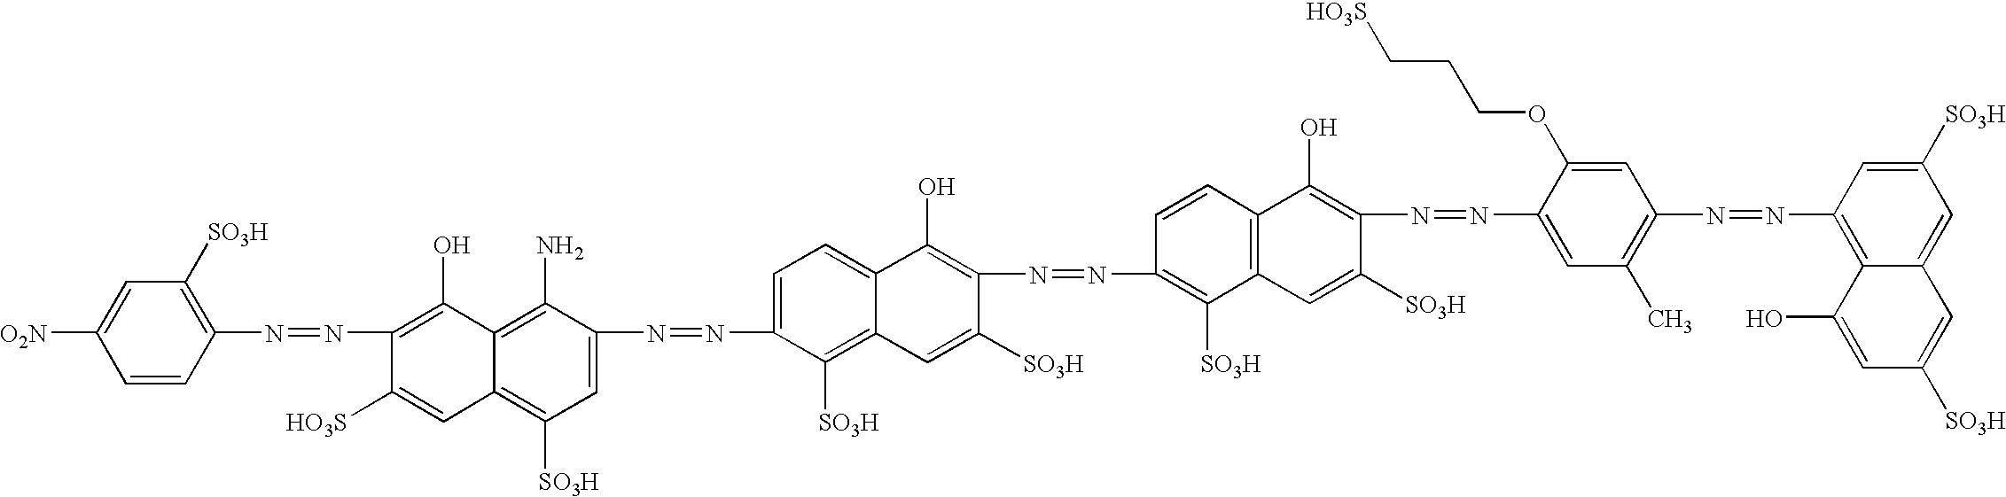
C1=CC(N=NC2=C(O)C3=C(N)C(N=NC4=CC=C5C(=C4[SO3H])C=C([SO3H])C(N=NC4=C([SO3H])C6=C(C=C4)C(O)=C(N=NC4=CC(C)=C(N=NC7=C8C(=CC([SO3H])=C7)C=C([SO3H])C=C8O)C=C4OCCC[HO3S])C([SO3H])=C6)=C5O)=CC([SO3H])=C3C=C2[HO3S])=C([SO3H])C=C1[O2N]
